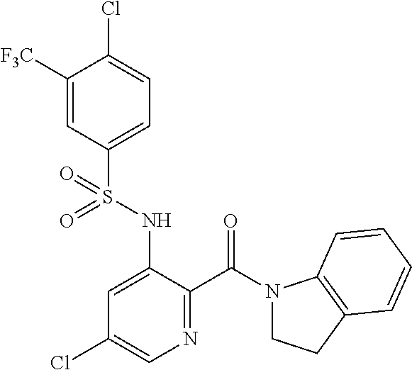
C1([F3C])=CC(S(NC2=CC(Cl)=CN=C2C(N2CCC3=C2C=CC=C3)=O)(=O)=O)=CC=C1Cl
